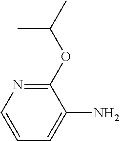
C1(OC(C)C)=NC=CC=C1N
